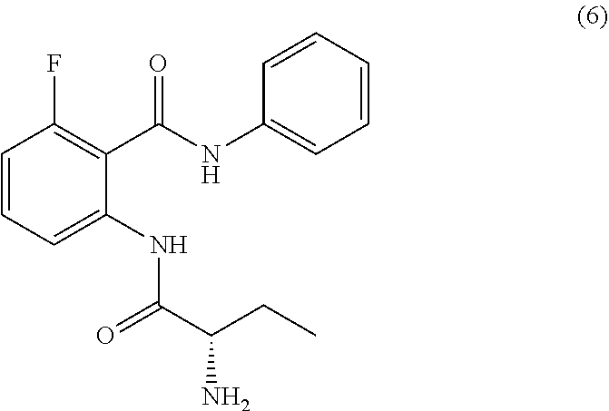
C1=CC=C(NC(C(CC)N)=O)C(C(NC2=CC=CC=C2)=O)=C1F
